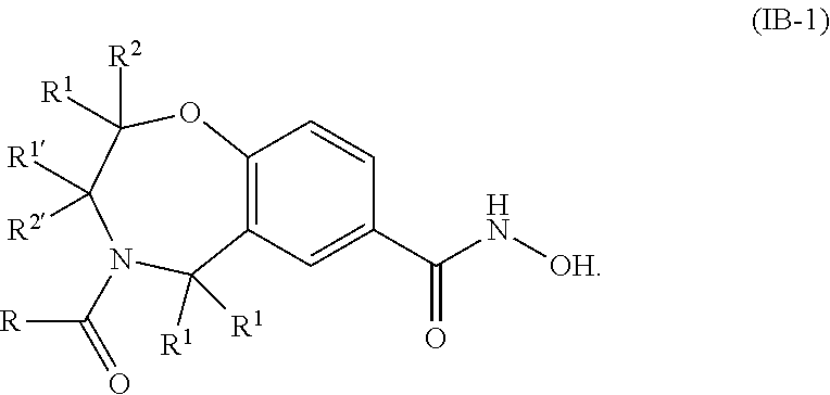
C12=C(C=C(C(N[OH])=O)C=C1)C([R1])([R1])N(C([R])=O)C([R2])([R1])C([R1])([R2])O2
